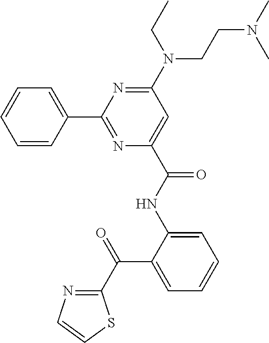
C1=CC(C2=NC(C(=O)NC3=CC=CC=C3C(=O)C3=NC=CS3)=CC(N(CCN(C)C)CC)=N2)=CC=C1
